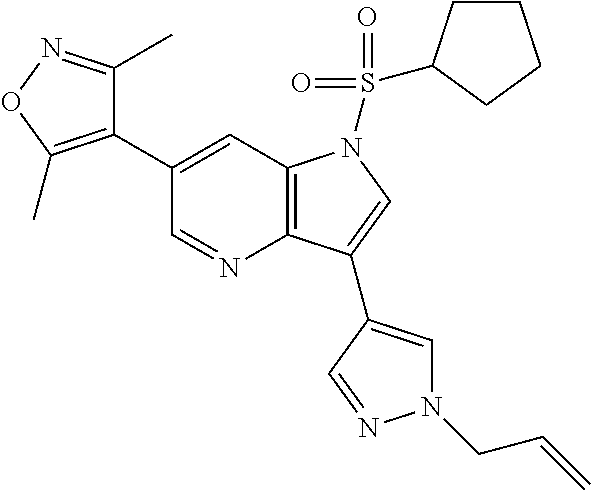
C12=C(C=C(C3=C(C)ON=C3C)C=N1)N(S(=O)(=O)C1CCCC1)C=C2C1=CN(CC=C)N=C1
